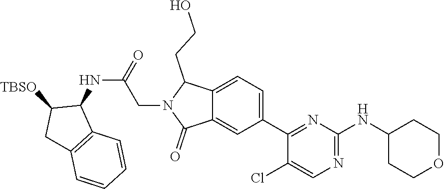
C1(C2=NC(NC3CCOCC3)=NC=C2Cl)=CC=C2C(=C1)C(=O)N(CC(NC1C([TBSO])CC3=C1C=CC=C3)=O)C2CCO
